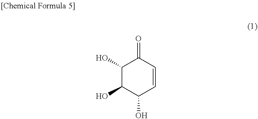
C1(O)C(O)C(O)C=CC1=O
